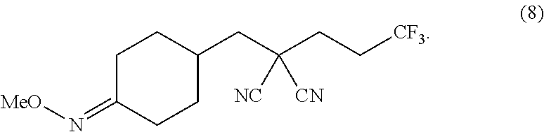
C1C(=N[MeO])CCC(CC(CC[CF3])([NC])[CN])C1
